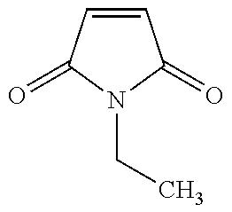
C1=CC(=O)N(CC)C1=O
